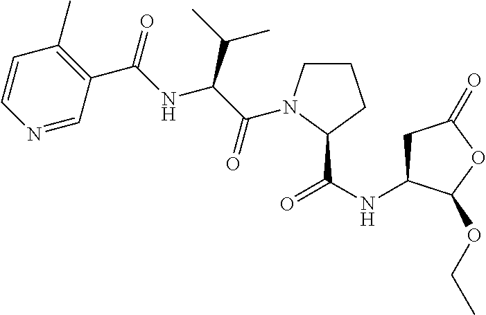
C1=CN=CC(C(=O)NC(C(C)C)C(=O)N2CCCC2C(NC2CC(=O)OC2OCC)=O)=C1C
